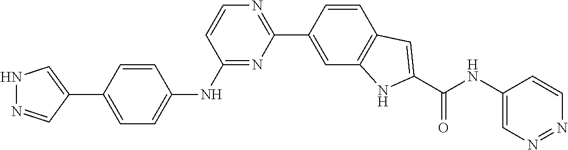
C1=C(C2=CNN=C2)C=CC(NC2=NC(C3=CC4=C(C=C3)C=C(C(NC3=CN=NC=C3)=O)N4)=NC=C2)=C1
